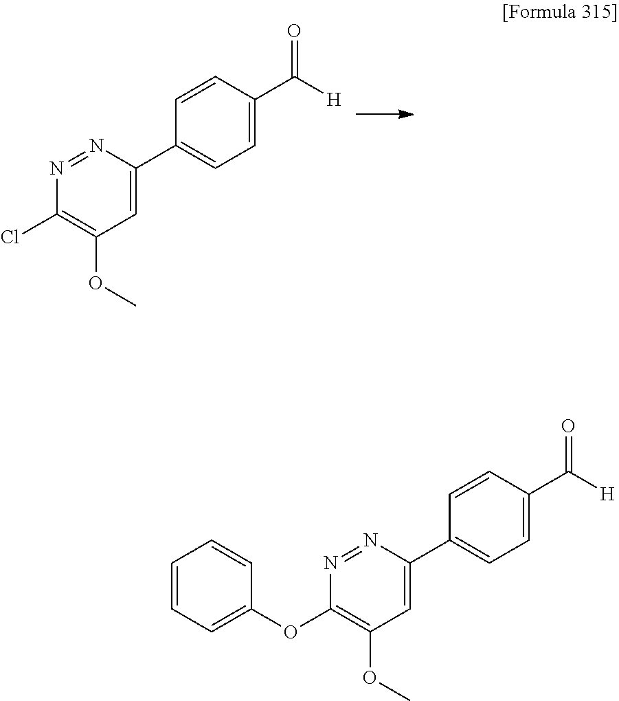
N1=NC(C2=CC=C(C(=O)[H])C=C2)=CC(OC)=C1Cl.N1=NC(C2=CC=C(C(=O)[H])C=C2)=CC(OC)=C1OC1=CC=CC=C1
